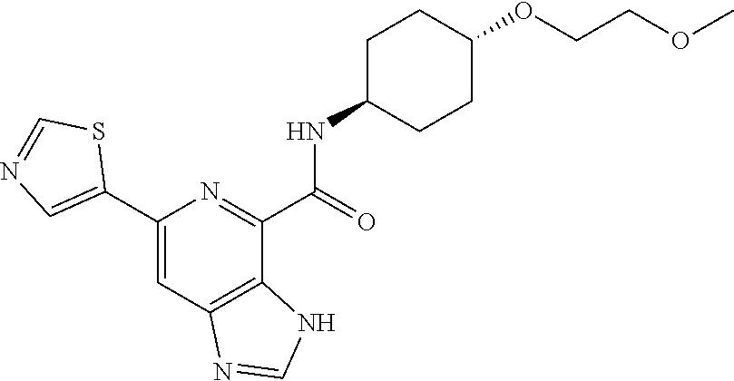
C1(NC(C2=NC(C3=CN=CS3)=CC3=C2NC=N3)=O)CCC(OCCOC)CC1
